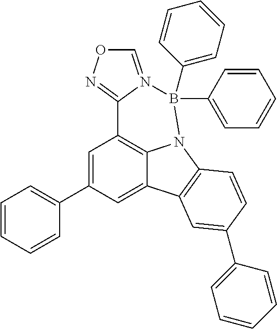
C1=C(C2=CC=CC=C2)C=C2C3=C1C1=NOC=N1B(C1=CC=CC=C1)(C1=CC=CC=C1)N3C1=C2C=C(C2=CC=CC=C2)C=C1
